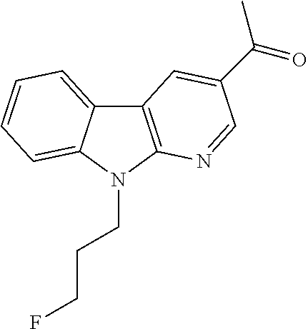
C12=CC=CC=C1N(CCCF)C1=C2C=C(C(=O)C)C=N1
